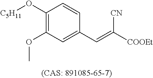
C1(O[C5H11])=C(OC)C=C(C=C([COOEt])[CN])C=C1
